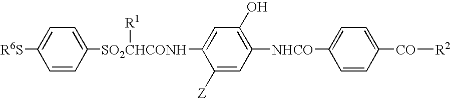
C1=CC([SO2CHCONH]([R1])C2=CC(O)=C([NHCO]C3=CC=C([CO][R2])C=C3)C=C2[Z])=CC=C1[R6S]
